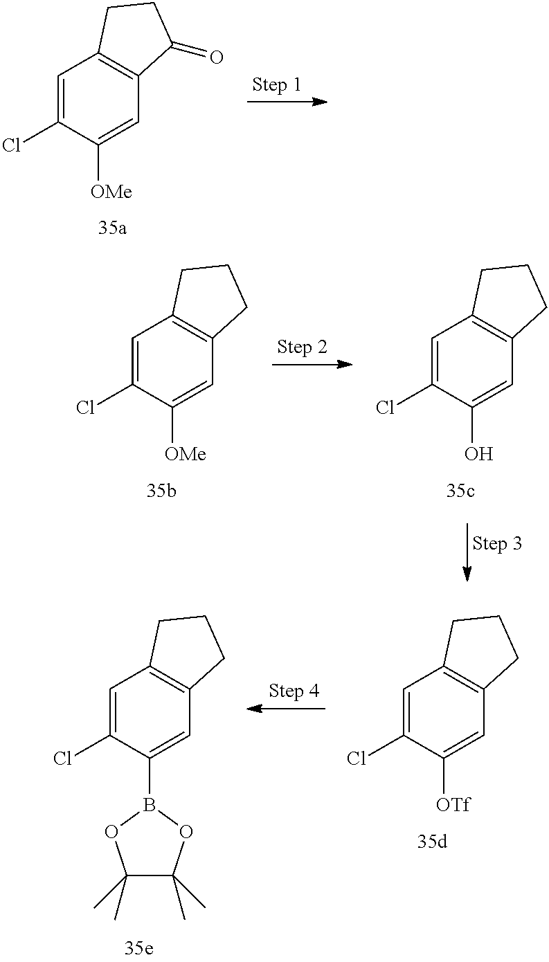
C1=C(Cl)C([OTf])=CC2=C1CCC2.C1=C(Cl)C(B2OC(C)(C)C(C)(C)O2)=CC2=C1CCC2.C1=C(Cl)C([OMe])=CC2=C1CCC2=O.C1=C(Cl)C([OMe])=CC2=C1CCC2.C1=C(Cl)C(O)=CC2=C1CCC2
